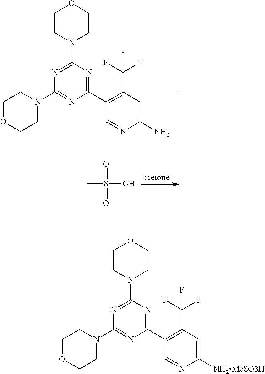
C1CN(C2=NC(N3CCOCC3)=NC(C3=C(C(F)(F)F)C=C(N)N=C3)=N2)CCO1.O=S(=O)(O)C.C1CN(C2=NC(N3CCOCC3)=NC(C3=C(C(F)(F)F)C=C([NH2MeSO3H])N=C3)=N2)CCO1
